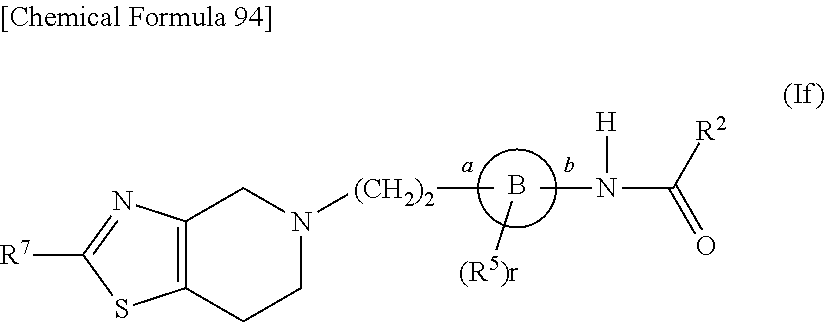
B[(R5)r].C[(CH2)2]N1CC2=C(CC1)SC([R7])=N2.N(C)(C([R2])=O)[H]
